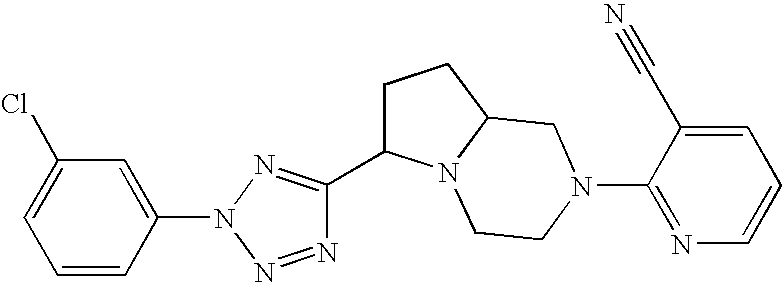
N1=NN(C2=CC(Cl)=CC=C2)N=C1C1CCC2N1CCN(C1=NC=CC=C1C#N)C2
